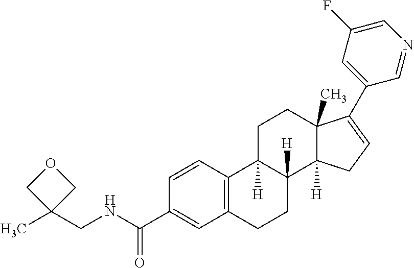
C1C2([H])C([H])(C3([H])C(C)(C1)C(C1=CC(F)=CN=C1)=CC3)CCC1=C2C=CC(C(NCC2(C)COC2)=O)=C1
